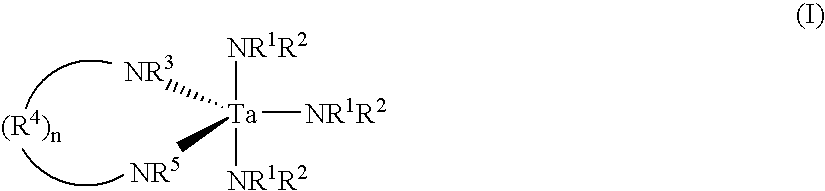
[NR1R2][Ta]([NR1R2])([NR1R2])([NR5])[NR3]
